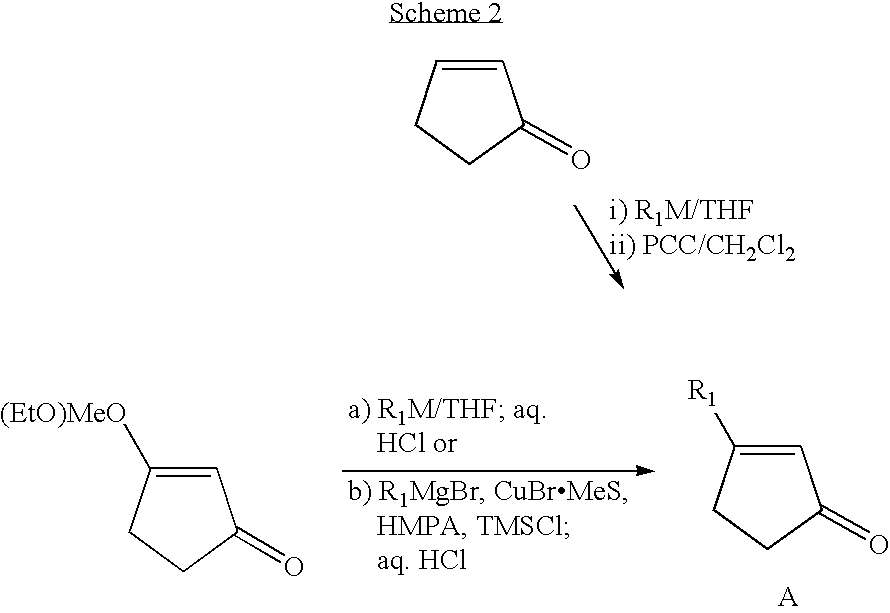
C1=CCCC1=O.C1=C([(EtO)MeO])CCC1=O.C1=C([R1])CCC1=O
